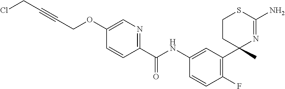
C(NC1=CC(C2(C)N=C(N)SCC2)=C(F)C=C1)(=O)C1=NC=C(OCC#CCCl)C=C1
